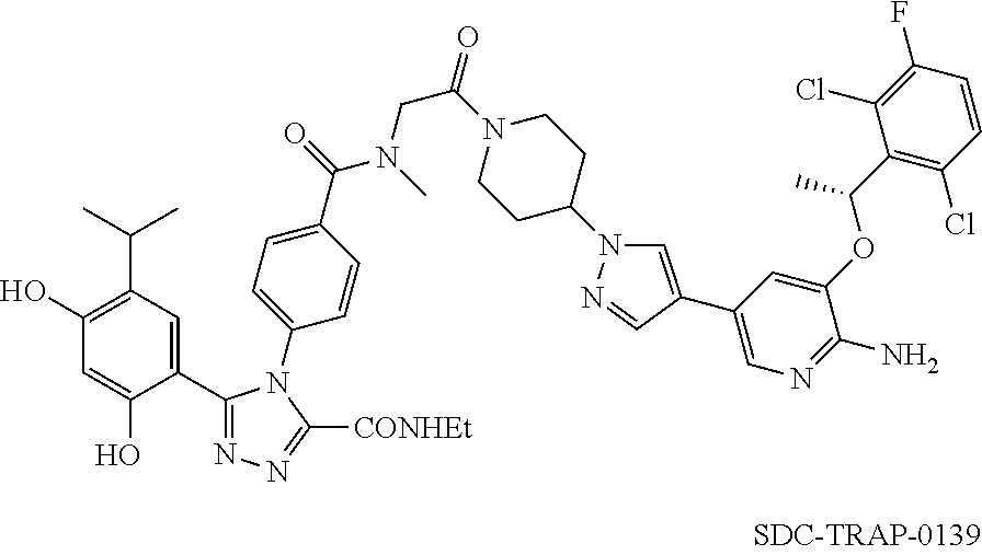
C1=C(O)C(C2=NN=C([CONHEt])N2C2=CC=C(C(N(CC(N3CCC(N4C=C(C5=CN=C(N)C(OC(C6=C(Cl)C=CC(F)=C6Cl)C)=C5)C=N4)CC3)=O)C)=O)C=C2)=CC(C(C)C)=C1O
